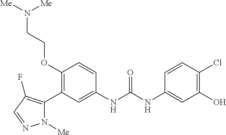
C1(OCCN([Me])[Me])=C(C2=C(F)C=NN2[Me])C=C(NC(=O)NC2=CC(O)=C(Cl)C=C2)C=C1
